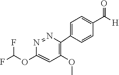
C1(OC(F)F)=CC(OC)=C(C2=CC=C(C([H])=O)C=C2)N=N1
